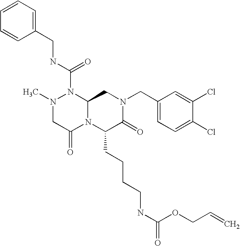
N1(C(NCC2=CC=CC=C2)=O)N(C)CC(=O)N2C1CN(CC1=CC=C(Cl)C(Cl)=C1)C(=O)C2CCCCNC(OCC=C)=O
